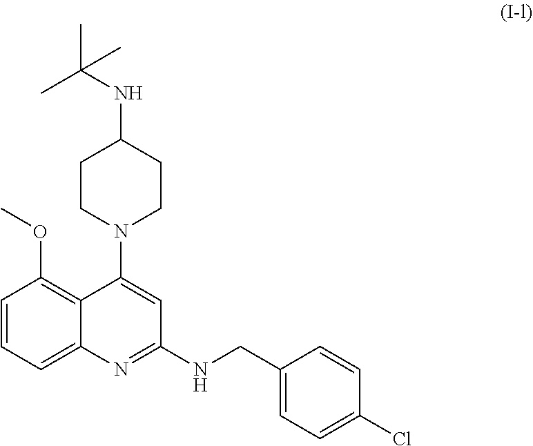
C1CN(C2=CC(NCC3=CC=C(Cl)C=C3)=NC3=CC=CC(OC)=C23)CCC1NC(C)(C)C
